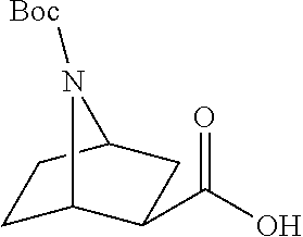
C1C2C(C(O)=O)CC(C1)N2[Boc]
